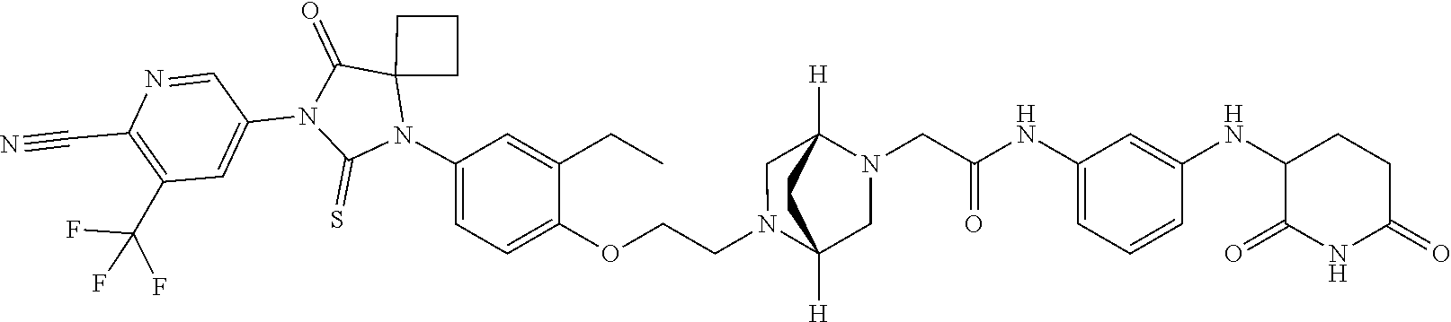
C12(N(C3=CC=C(OCCN4CC5([H])N(CC(NC6=CC=CC(NC7C(=O)NC(=O)CC7)=C6)=O)CC4([H])CC5)C(CC)=C3)C(=S)N(C3=CC(C(F)(F)F)=C(C#N)N=C3)C1=O)CCC2
